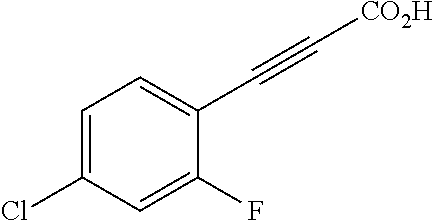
C1=C(Cl)C=C(F)C(C#C[CO2H])=C1
